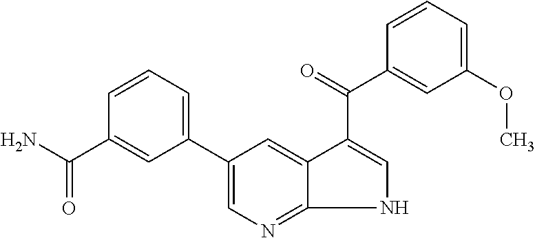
C1(C2=CC=CC(C(N)=O)=C2)=CN=C2NC=C(C(=O)C3=CC(OC)=CC=C3)C2=C1
